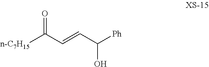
[n-C7H15]C(C=CC([Ph])O)=O
